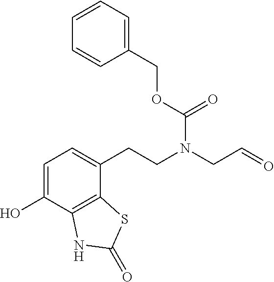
C1=C(O)C2=C(C(CCN(CC=O)C(OCC3=CC=CC=C3)=O)=C1)SC(=O)N2
